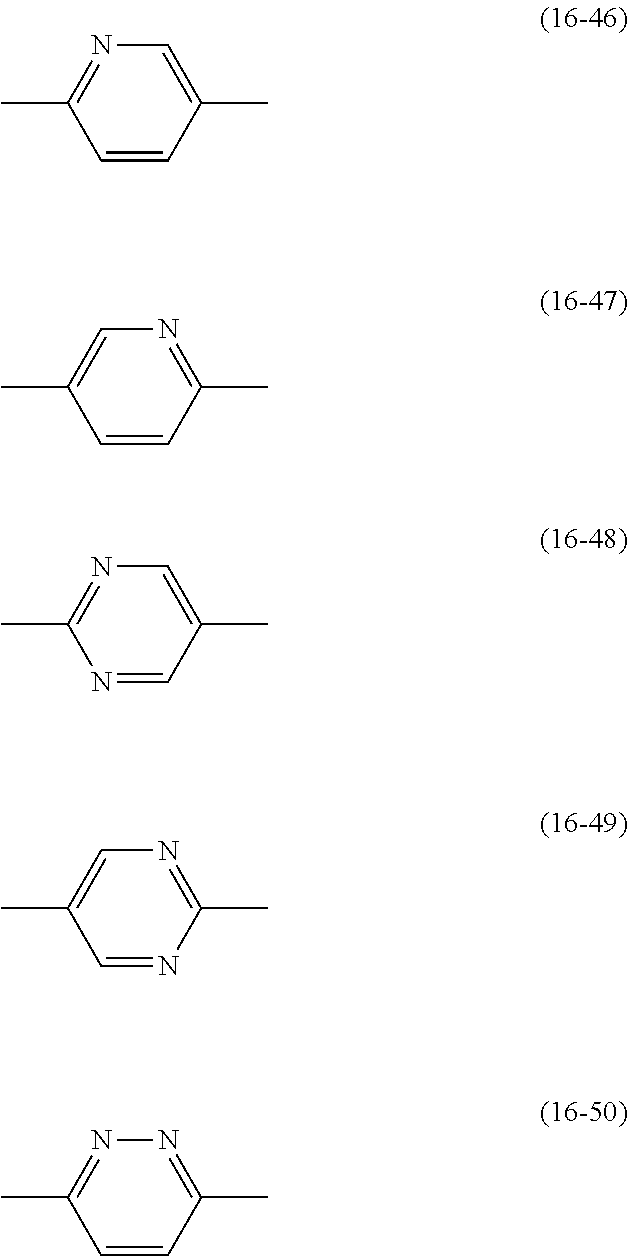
C1=CC(C)=CN=C1C.C1=CC(C)=NC=C1C.N1=CC(C)=CN=C1C.C1=NC(C)=NC=C1C.C1=CC(C)=NN=C1C
